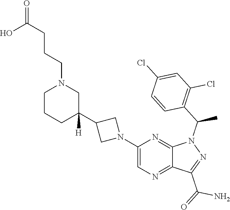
C1(N2CC(C3([H])CN(CCCC(O)=O)CCC3)C2)=CN=C2C(=N1)N(C(C1=C(Cl)C=C(Cl)C=C1)C)N=C2C(=O)N
